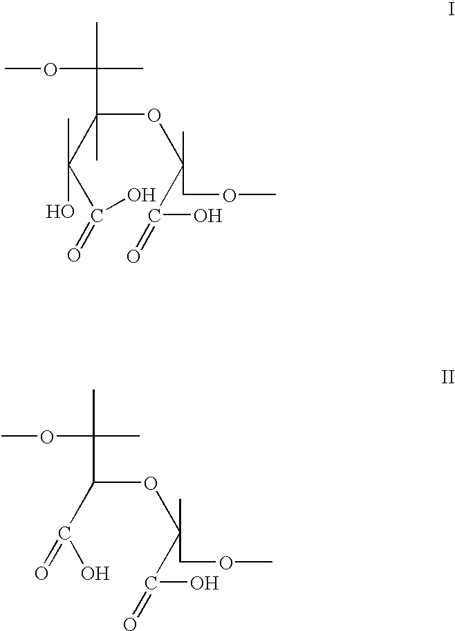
O(C(C(C(O)=O)(O)C)(C)C(C)(C)OC)C(C(=O)O)(C)COC.O(C(C(=O)O)C(C)(C)OC)C(C(=O)O)(C)COC
